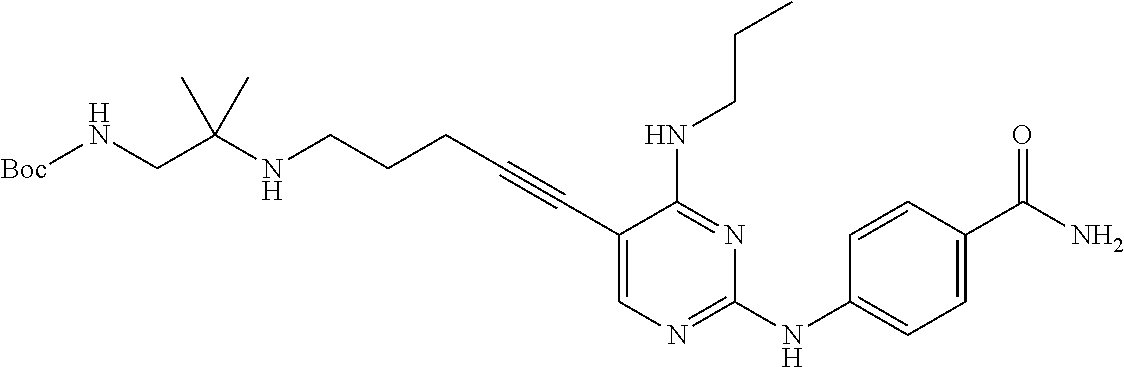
C(CC#CC1=CN=C(NC2=CC=C(C(N)=O)C=C2)N=C1NCCC)CNC(CN[Boc])(C)C
